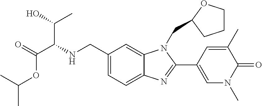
C1(CNC(C(=O)OC(C)C)C(C)O)=CC=C2C(=C1)N(CC1OCCC1)C(C1=CN(C)C(=O)C(C)=C1)=N2
